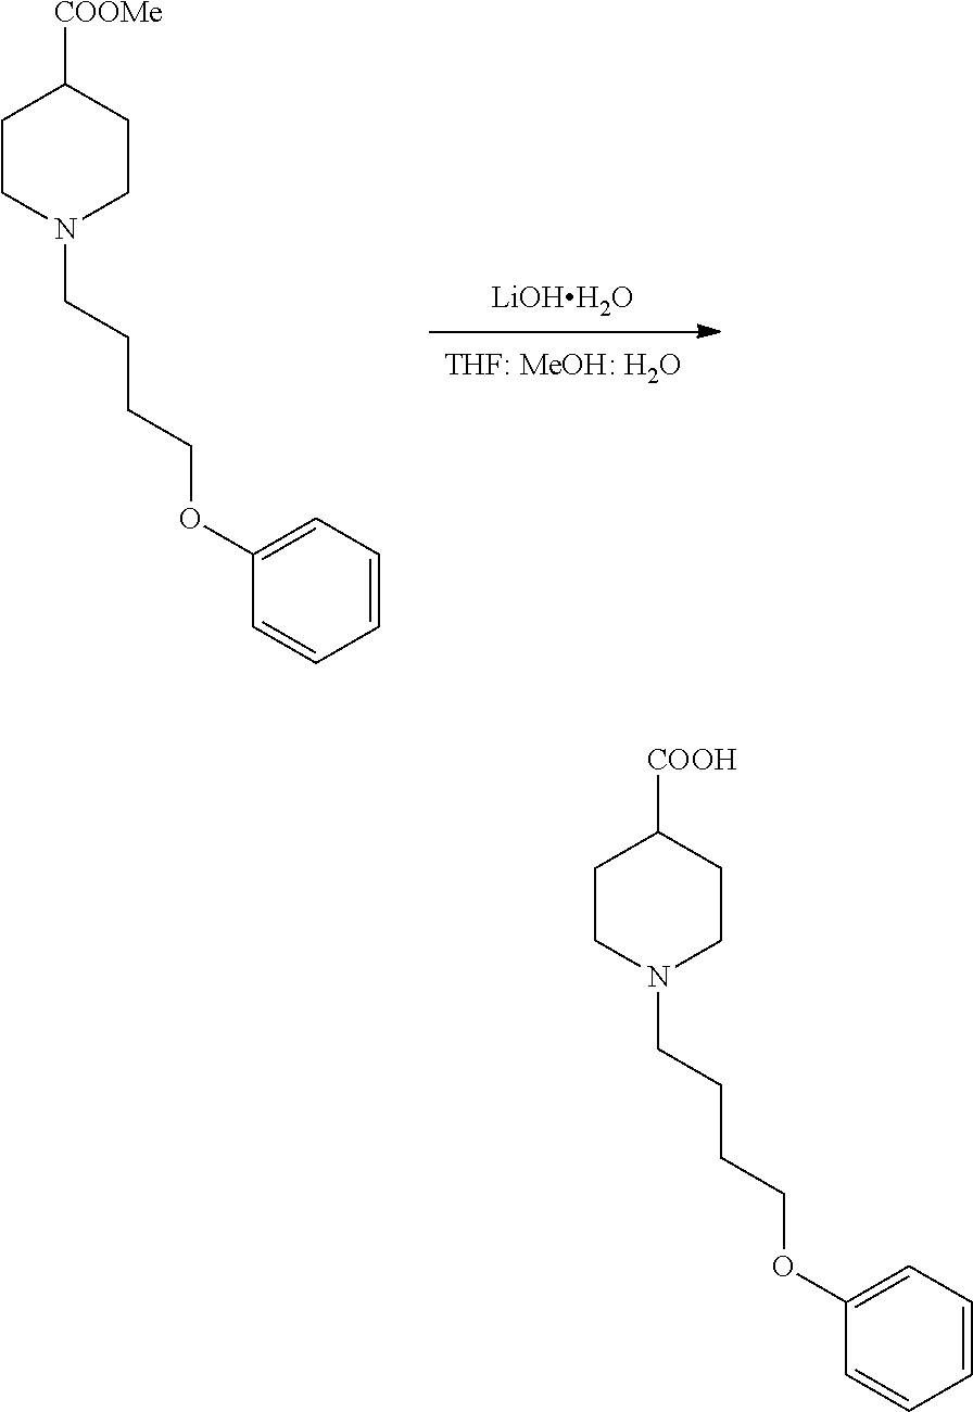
[LiOHH2O].C1=CC=CC=C1OCCCCN1CCC([COOMe])CC1.C1=CC=CC=C1OCCCCN1CCC([COOH])CC1
